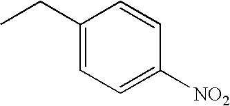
C1(CC)=CC=C([NO2])C=C1
